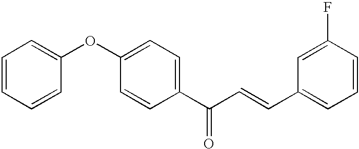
C1(C(C=CC2=CC=CC(F)=C2)=O)=CC=C(OC2=CC=CC=C2)C=C1
